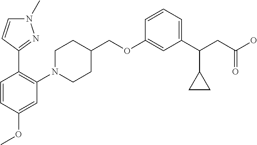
C1(OCC2CCN(C3=C(C4=NN(C)C=C4)C=CC(OC)=C3)CC2)=CC(C(CC(O)=O)C2CC2)=CC=C1
